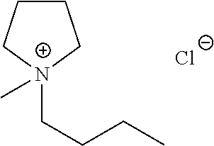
C1CC[N+](CCCC)(C)C1.[Cl-]
